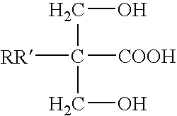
[RR]C([COOH])(CO)CO
